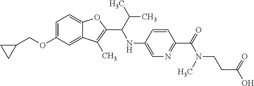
O(C1=CC=C2C(=C1)C(C)=C(C(NC1=CN=C(C(N(CCC(=O)O)C)=O)C=C1)C(C)C)O2)CC1CC1
